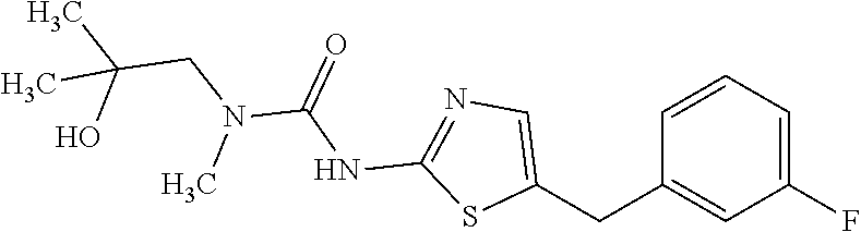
N(C(NC1=NC=C(CC2=CC(F)=CC=C2)S1)=O)(C)CC(O)(C)C
